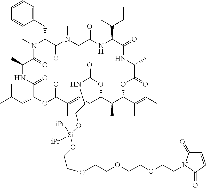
CN1C(CC2=CC=CC=C2)C(=O)N(C)CC(=O)NC(C(C)CC)C(=O)NC(C)C(=O)OC(C(C)=CC)C(C)C(OC(=O)NCCO[Si](OCCOCCOCCOCCN2C(=O)C=CC2=O)([iPr])[iPr])CC=C(C)C(=O)OC(CC(C)C)C(=O)NC(C)C1=O
